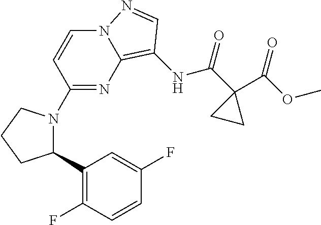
C1(N2C(C3=C(F)C=CC(F)=C3)CCC2)=NC2=C(NC(C3(C(=O)OC)CC3)=O)C=NN2C=C1
